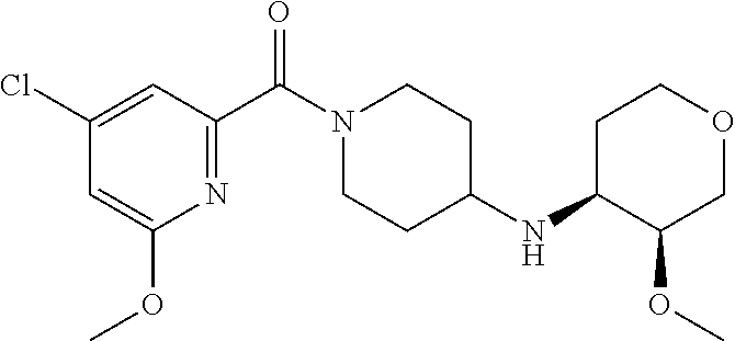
N1=C(C(N2CCC(NC3C(OC)COCC3)CC2)=O)C=C(Cl)C=C1OC
